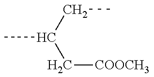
C(CC)(C[COOCH3])C
